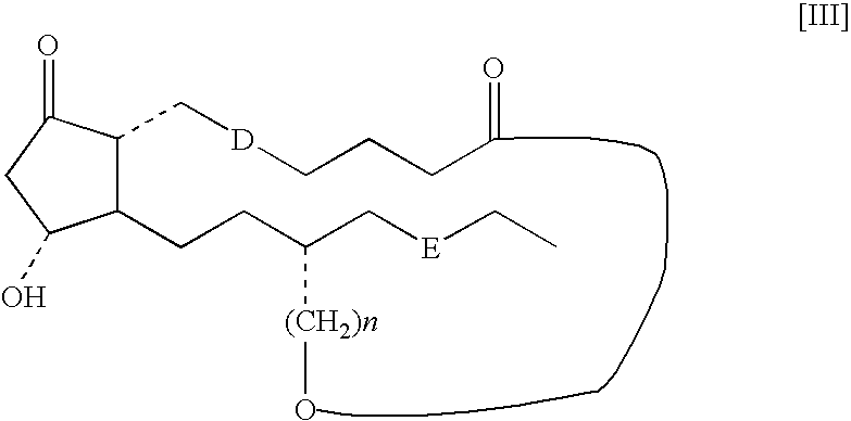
C1(CCC(C[E]CC)[(CH2)n]O)C(C[D]CCCC=O)C(=O)CC1O
